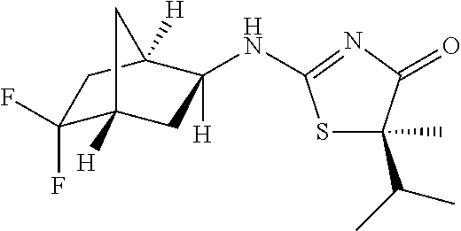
C1(F)(F)C2([H])CC([H])(NC3=NC(=O)C(C(C)C)(C)S3)C([H])(C1)C2
